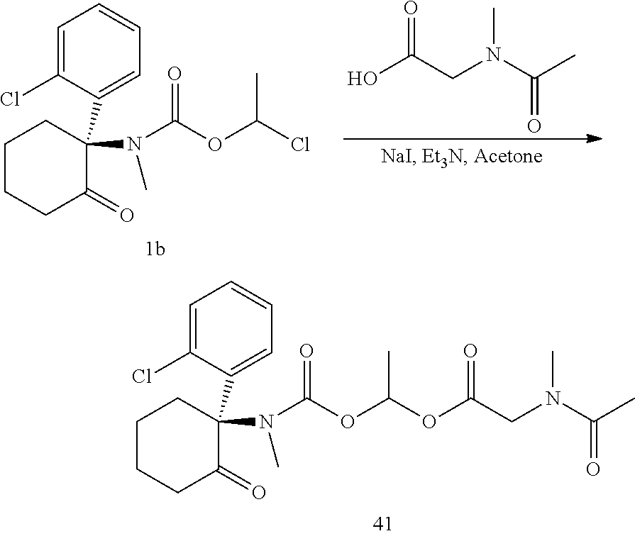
C1=C(Cl)C(C2(N(C(=O)OC(OC(CN(C(C)=O)C)=O)C)C)C(=O)CCCC2)=CC=C1.C1=C(Cl)C(C2(N(C(=O)OC(Cl)C)C)C(=O)CCCC2)=CC=C1.OC(CN(C(C)=O)C)=O
